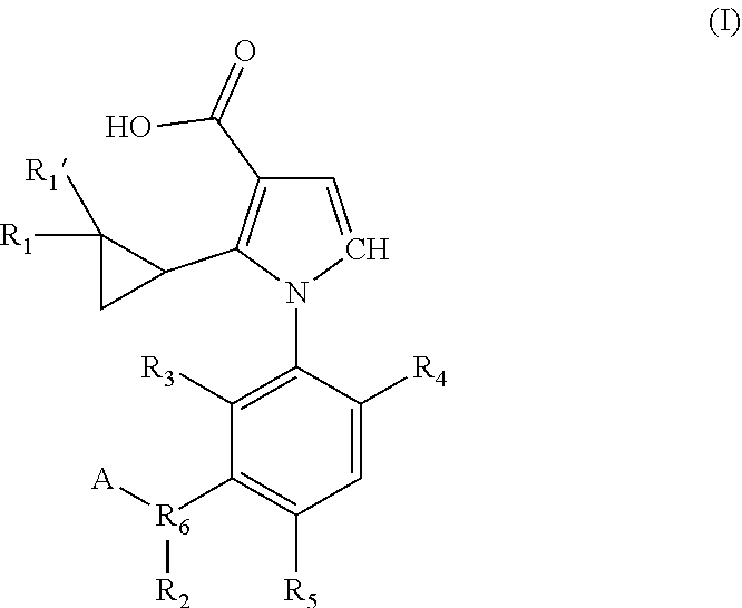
C1=CN(C2=C([R3])C([R6]([A])[R2])=C([R5])C=C2[R4])C(C2C([R1])([R1])C2)=C1C(=O)O
